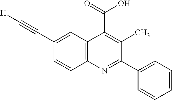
C1(C#C[H])=CC2=C(C=C1)N=C(C1=CC=CC=C1)C(C)=C2C(=O)O
